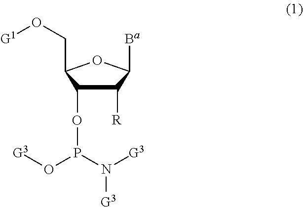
C1([R])C(OP(N([G3])[G3])O[G3])C(CO[G1])OC1[Ba]
